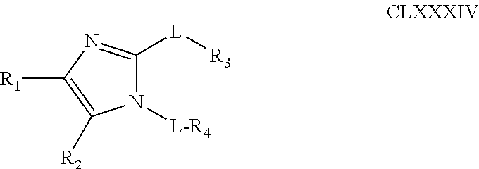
N1([L-R4])C([L][R3])=NC([R1])=C1[R2]
